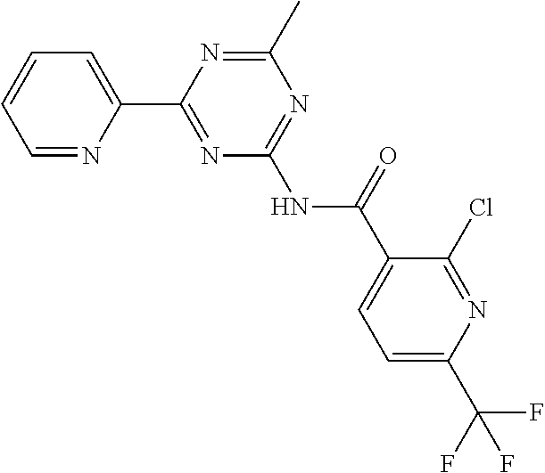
C1=NC(C2=NC(NC(=O)C3=CC=C(C(F)(F)F)N=C3Cl)=NC(C)=N2)=CC=C1
